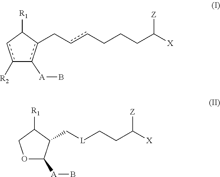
c1([R2])cC([R1])c(CccCCCC([X])[Z])c-1[A]B.O1C([A]B)C(C[L]CCC([X])[Z])C([R1])C1
